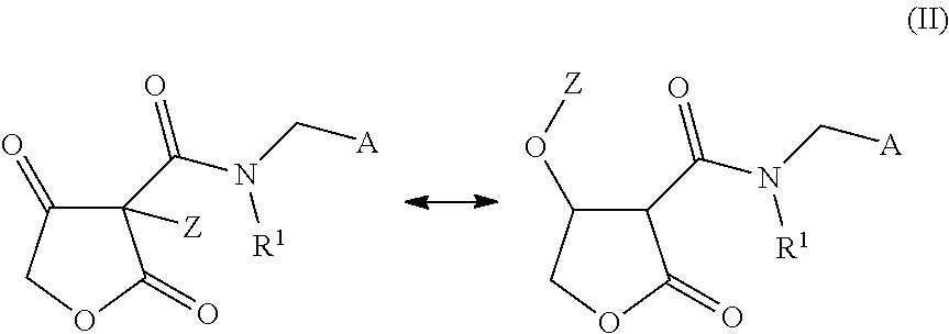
C1([Z])(C(N(C[A])[R1])=O)C(=O)COC1=O.C1(C(N(C[A])[R1])=O)C(O[Z])COC1=O
